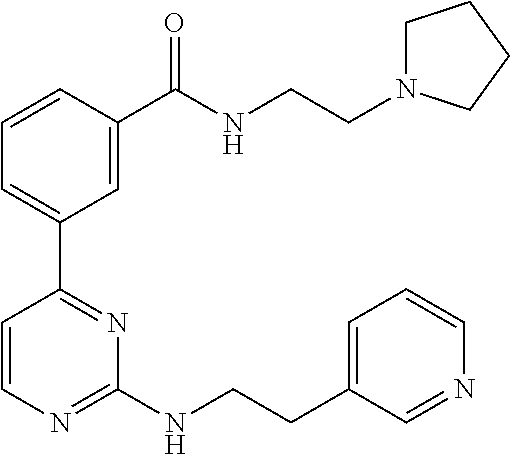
C1=CC(C(NCCN2CCCC2)=O)=CC(C2=NC(NCCC3=CC=CN=C3)=NC=C2)=C1
